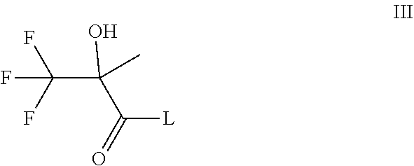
FC(F)(F)C(O)(C)C([L])=O
